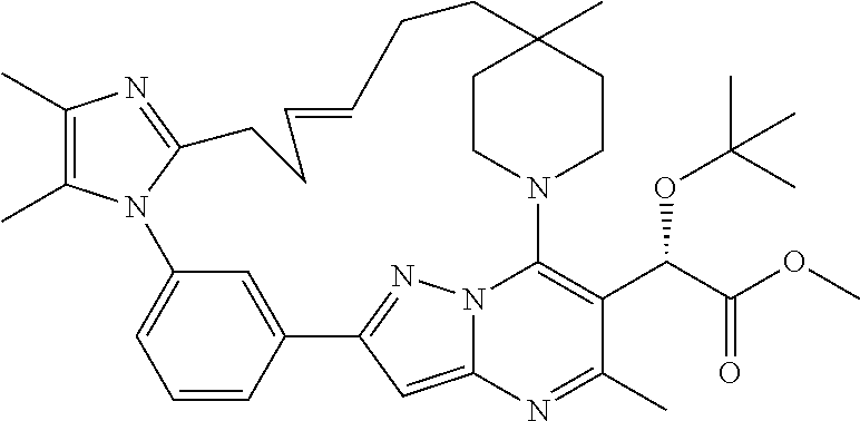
C1(C)=C(C)N2C(=N1)CCC=CCCC1(C)CCN(C3=C(C(C(OC)=O)OC(C)(C)C)C(C)=NC4=CC(=NN43)C3=CC2=CC=C3)CC1
